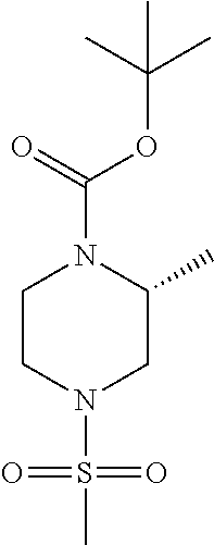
C1CN(S(C)(=O)=O)CC(C)N1C(=O)OC(C)(C)C
